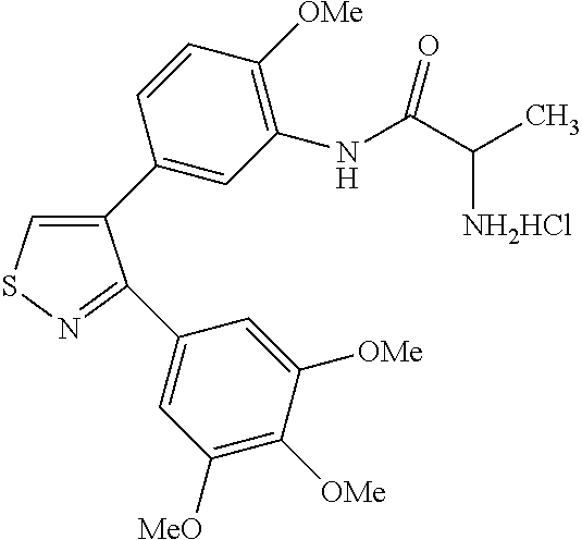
C1(C2=CC(NC(C(C)[NH2HCl])=O)=C([OMe])C=C2)=CSN=C1C1=CC([MeO])=C([OMe])C([OMe])=C1
